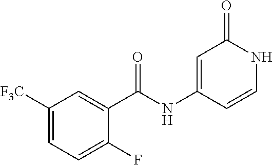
C1=C([F3C])C=C(C(NC2=CC(=O)NC=C2)=O)C(F)=C1
